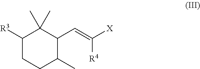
C1([R3])CCC(C)C(C=C([R4])[X])C1(C)C
